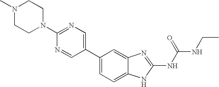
C1(C2=CN=C(N3CCN(C)CC3)N=C2)=CC=C2C(=C1)N=C(NC(NCC)=O)N2
